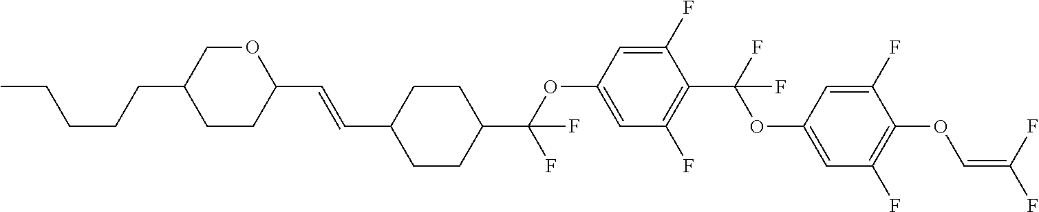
C1CC(C=CC2CCC(C(OC3=CC(F)=C(C(F)(OC4=CC(F)=C(OC=C(F)F)C(F)=C4)F)C(F)=C3)(F)F)CC2)OCC1CCCCC
